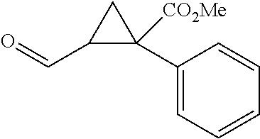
C1(C2([CO2Me])C(C=O)C2)=CC=CC=C1
